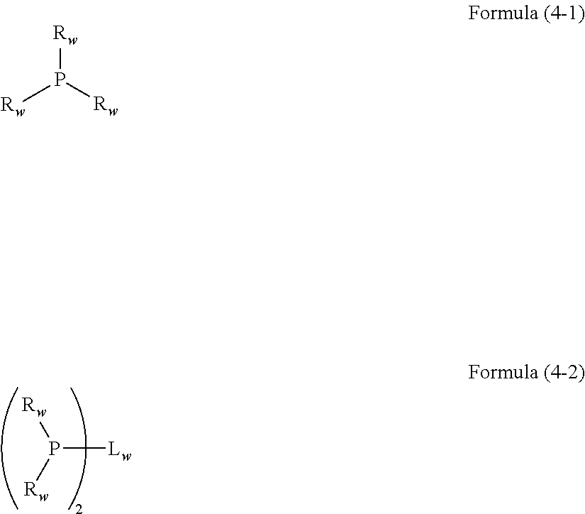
[Rw]P([Rw])[Lw].[Rw]P([Rw])[Rw]
